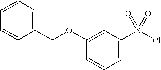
C1=CC=C(S(Cl)(=O)=O)C=C1OCC1=CC=CC=C1
